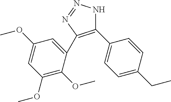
C1(C2=CC=C(CC)C=C2)=C(C2=CC(OC)=CC(OC)=C2OC)N=NN1
